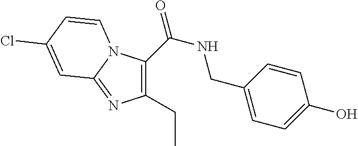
C1(C(=O)NCC2=CC=C(O)C=C2)=C(CC)N=C2N1C=CC(Cl)=C2
